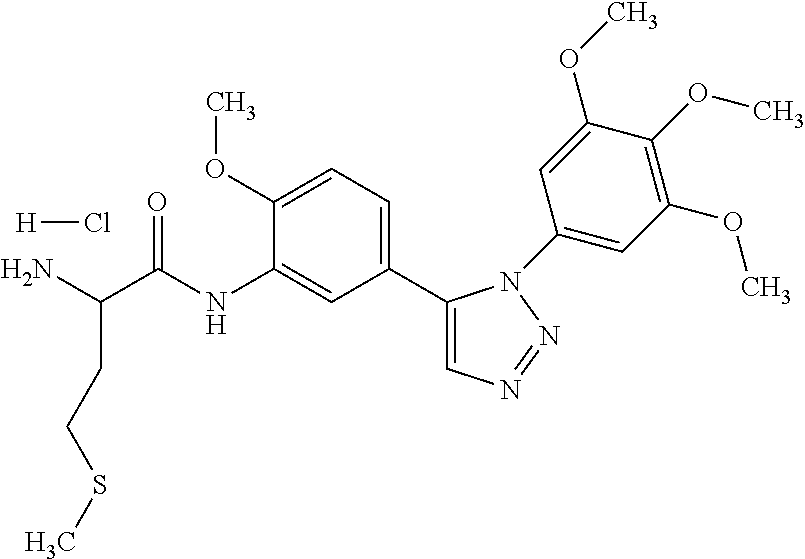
C1(C2=CC=C(OC)C(NC(C(N)CCSC)=O)=C2)=CN=NN1C1=CC(OC)=C(OC)C(OC)=C1.[H]Cl
